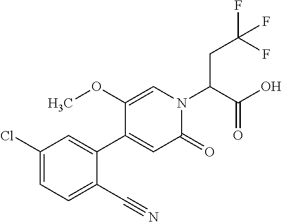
ClC1=CC=C(C#N)C(C2=CC(=O)N(C(C(O)=O)CC(F)(F)F)C=C2OC)=C1
